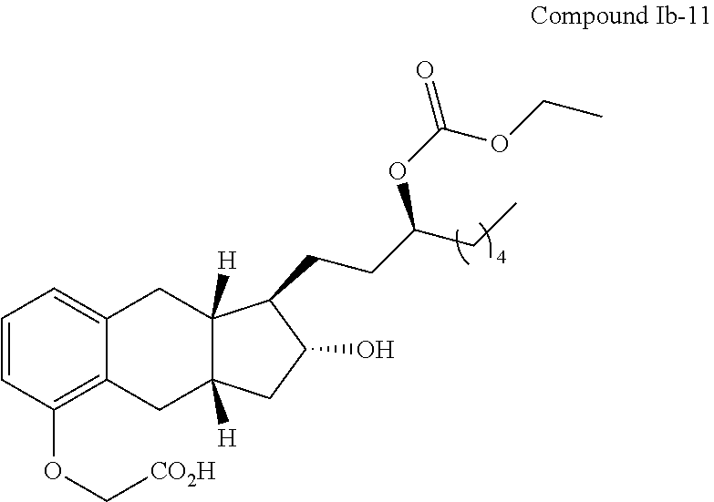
C1=CC(OC[CO2H])=C2C(=C1)CC1([H])C([H])(C2)CC(O)C1CCC(CC)OC(OCC)=O
